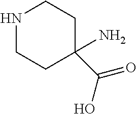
N1CCC(N)(C(O)=O)CC1
